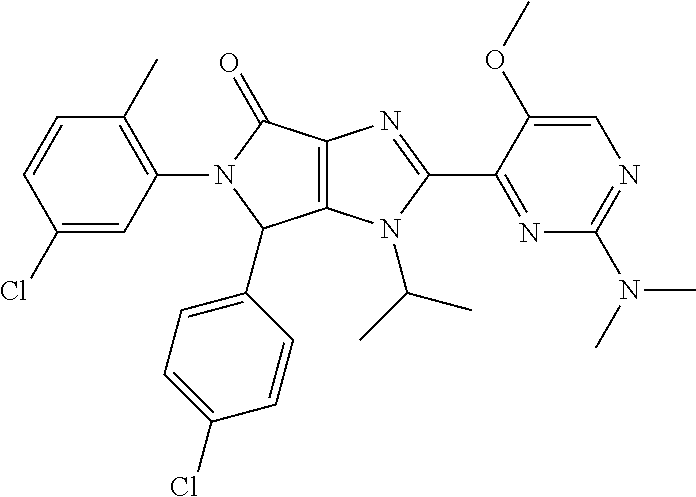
C12=C(N(C(C)C)C(C3=NC(N(C)C)=NC=C3OC)=N1)C(C1=CC=C(Cl)C=C1)N(C1=C(C)C=CC(Cl)=C1)C2=O
